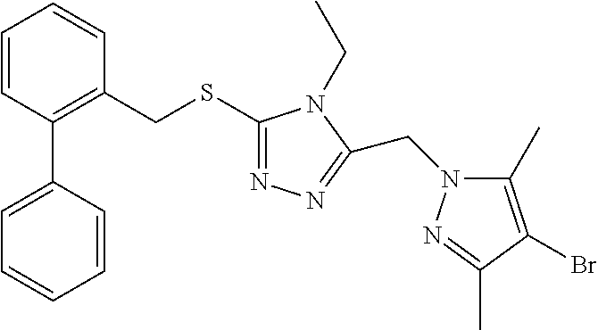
C1=CC(C2=CC=CC=C2)=C(CSC2=NN=C(CN3C(C)=C(Br)C(C)=N3)N2CC)C=C1
